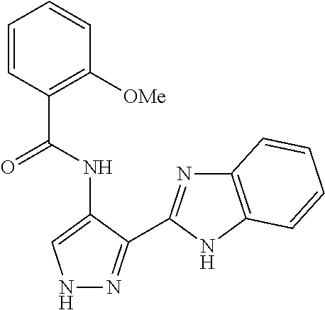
C1=CC(C(NC2=CNN=C2C2=NC3=C(N2)C=CC=C3)=O)=C([OMe])C=C1
